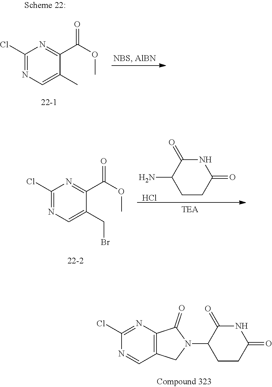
N1C(=O)C(N)CCC1=O.Cl.C1(Cl)=NC=C(CBr)C(C(OC)=O)=N1.N1=C(Cl)N=CC2=C1C(=O)N(C1CCC(=O)NC1=O)C2.C1(Cl)=NC=C(C)C(C(OC)=O)=N1
